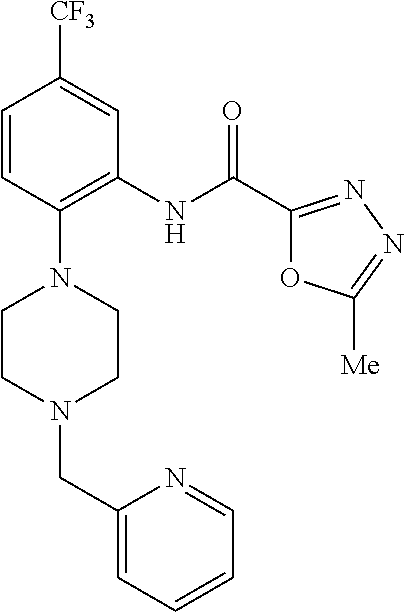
C1=CC(N2CCN(CC3=CC=CC=N3)CC2)=C(NC(C2=NN=C([Me])O2)=O)C=C1[CF3]
